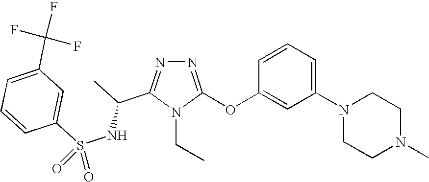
N1=C(OC2=CC(N3CCN(C)CC3)=CC=C2)N(CC)C(C(C)NS(C2=CC(C(F)(F)F)=CC=C2)(=O)=O)=N1
